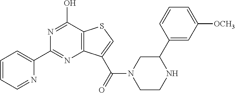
C1=CC=NC(C2=NC3=C(C(O)=N2)SC=C3C(=O)N2CC(C3=CC([OCH3])=CC=C3)NCC2)=C1
